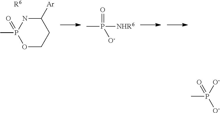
C1([Ar])NP(C)(=O)OCC1.[R6].CP([NHR6])(=O)[O-].CP([O-])([O-])=O
